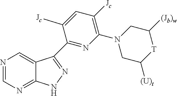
N1=CN=C2C(=C1)C(C1=NC(N3CC([(U)t])[T]C([(Jb)w])C3)=C([Jc])C=C1[Jc])=NN2
